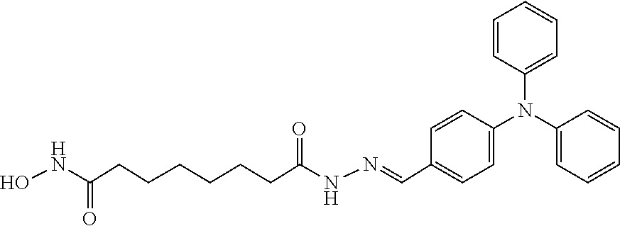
C1=CC(N(C2=CC=C(C=NNC(CCCCCCC(NO)=O)=O)C=C2)C2=CC=CC=C2)=CC=C1
